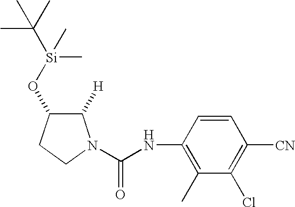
C1(C)=C(NC(N2C([H])C(O[Si](C)(C(C)(C)C)C)CC2)=O)C=CC([CN])=C1Cl
